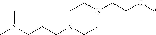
C1N(CCCN(C)C)CCN(CCO*)C1
